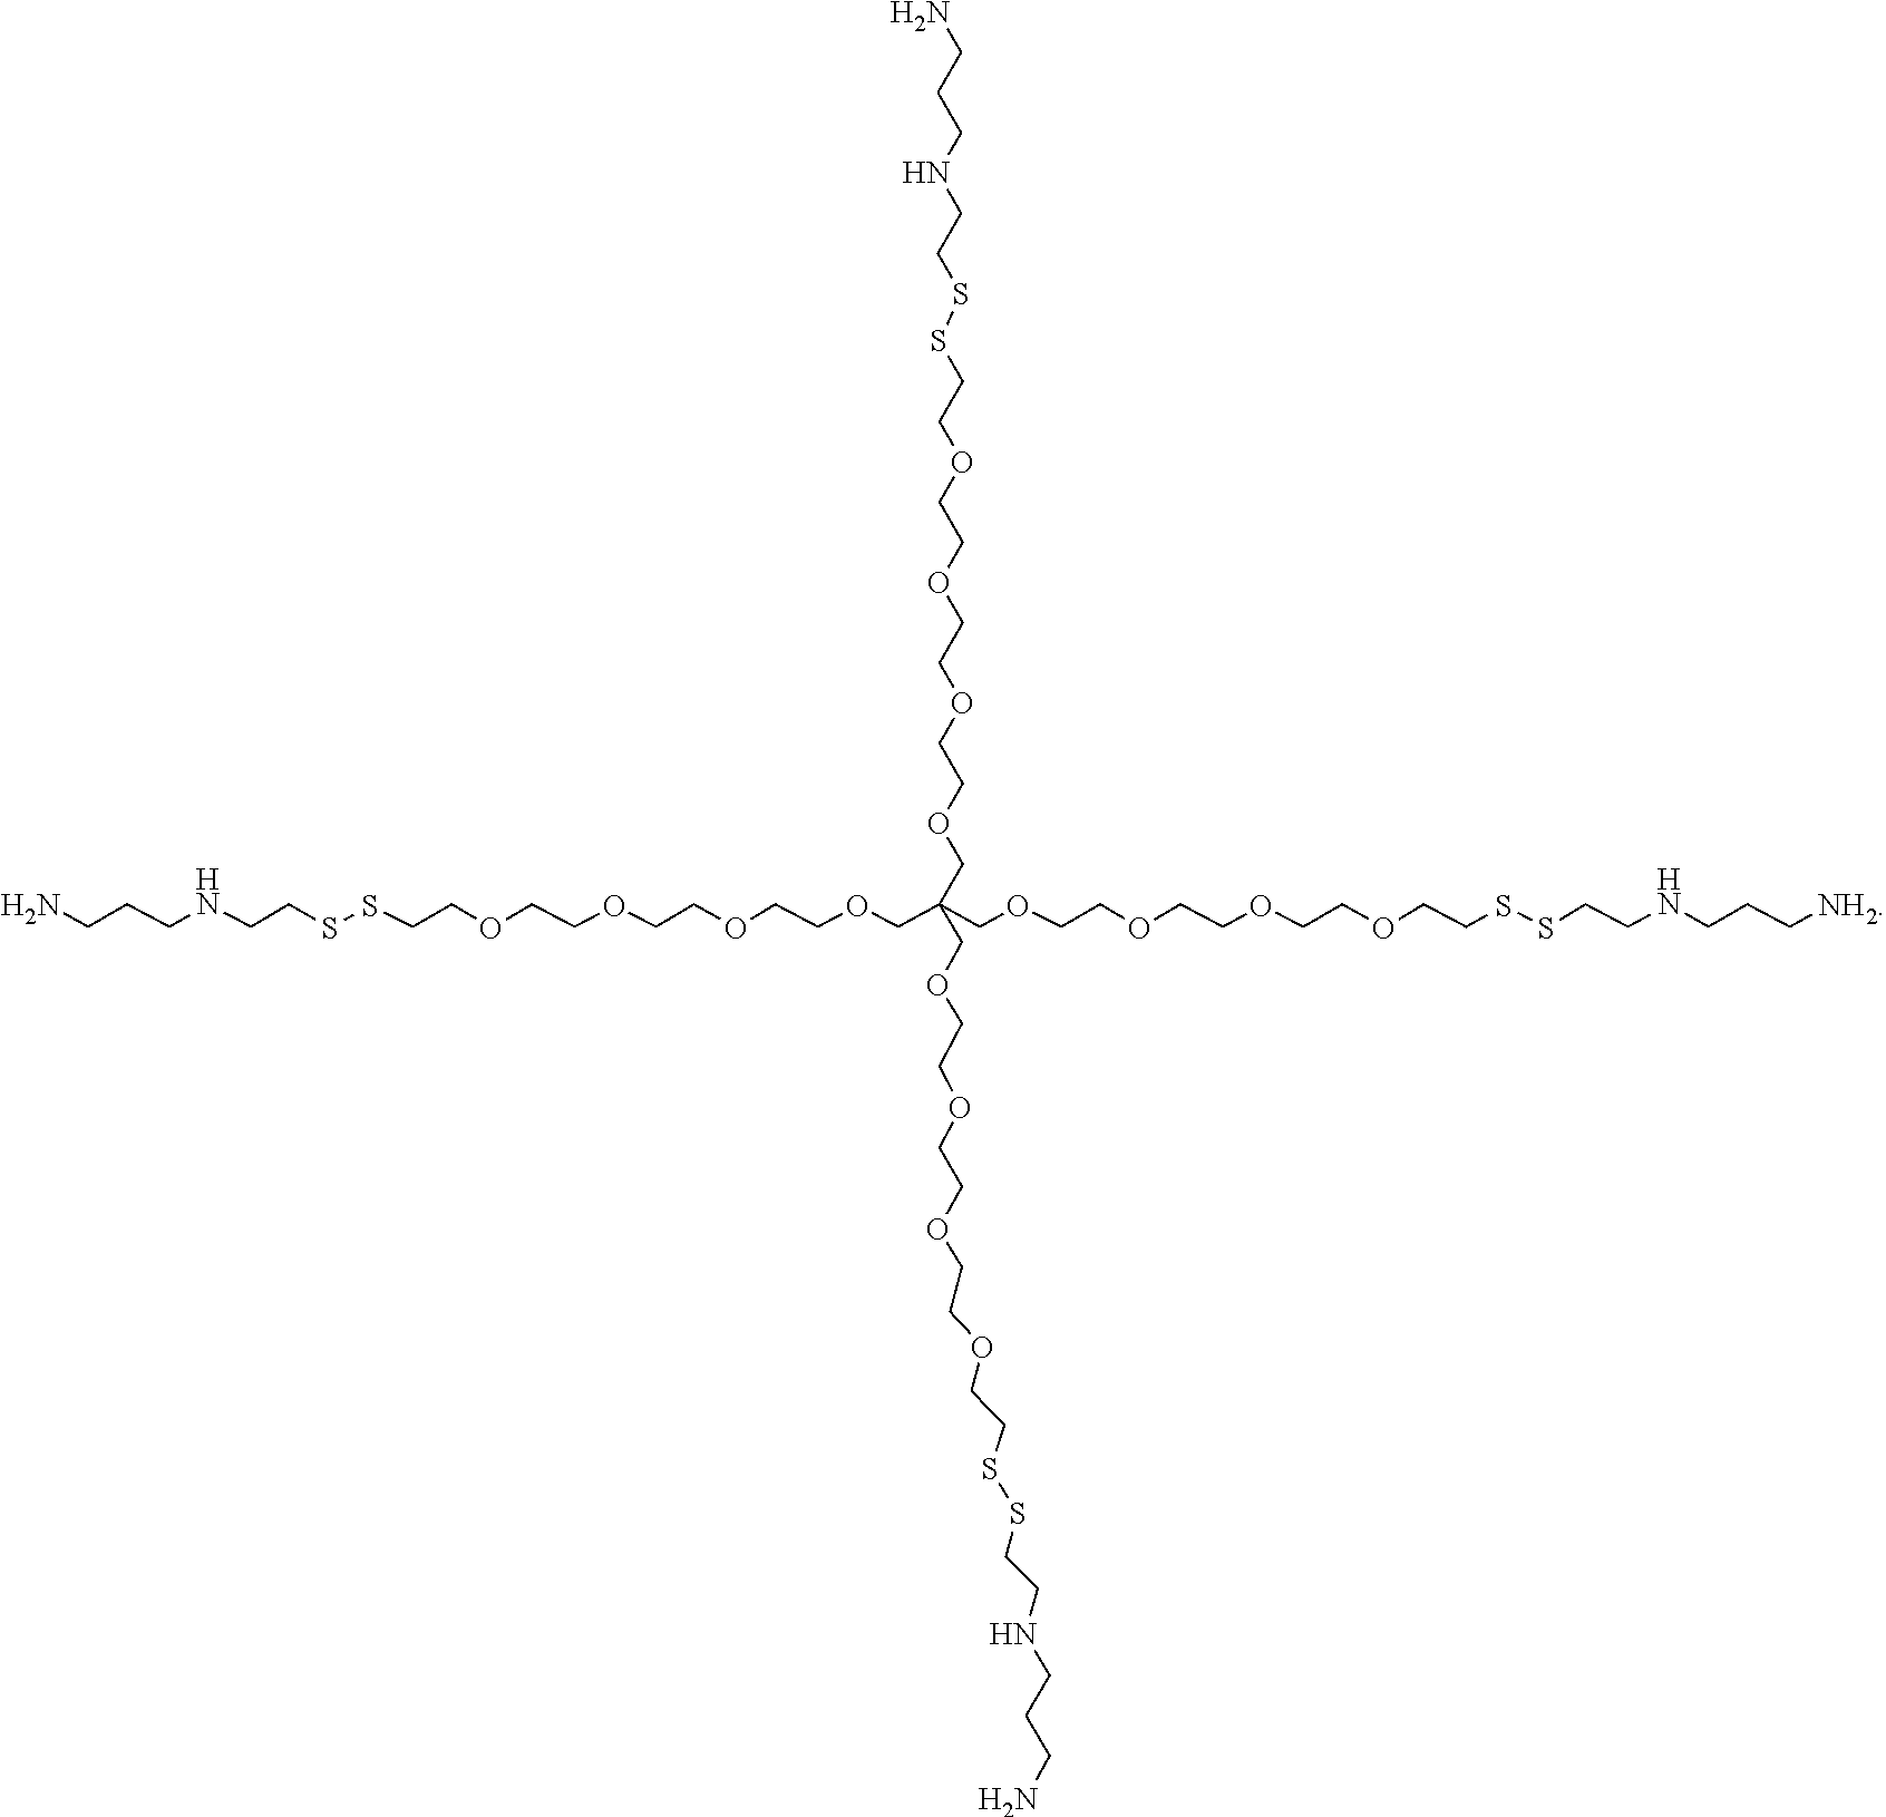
O(CCOCCSSCCNCCCN)CCOCCOCC(COCCOCCOCCOCCSSCCNCCCN)(COCCOCCOCCOCCSSCCNCCC[NH2])COCCOCCOCCOCCSSCCNCCCN
